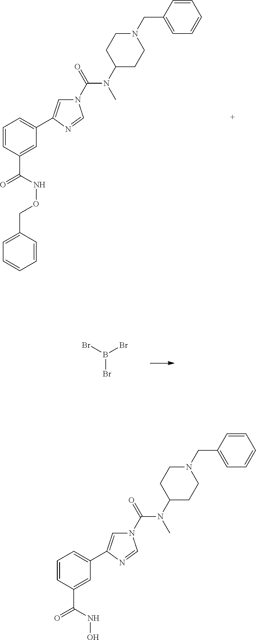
C1=CC(C(=O)NOCC2=CC=CC=C2)=CC(C2=CN(C(N(C)C3CCN(CC4=CC=CC=C4)CC3)=O)C=N2)=C1.C1=CC(C(=O)NO)=CC(C2=CN(C(N(C)C3CCN(CC4=CC=CC=C4)CC3)=O)C=N2)=C1.BrB(Br)Br
